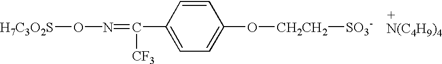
[H7C3O2S]ON=C([CF3])C1=CC=C(O[CH2CH2][SO3-])C=C1.[N(C4H9)4]
